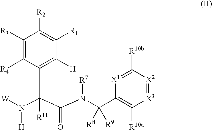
N([H])([W])C(C(N(C(C1=C([R10a])[X3]=[X2]C([R10b])=[X1]1)([R9])[R8])[R7])=O)(C1=C([H])C([R1])=C([R2])C([R3])=C1[R4])[R11]
